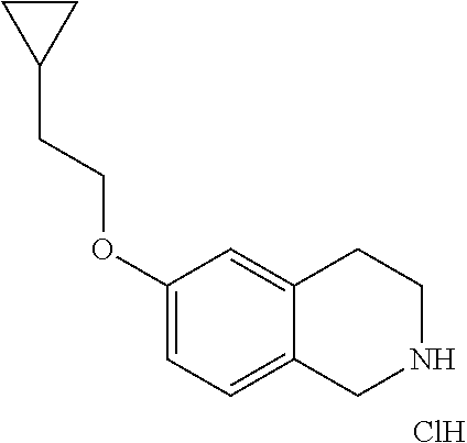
C1(OCCC2CC2)=CC=C2C(=C1)CCNC2.Cl
